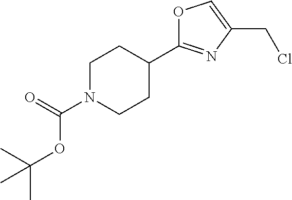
C1N(C(OC(C)(C)C)=O)CCC(C2=NC(CCl)=CO2)C1
